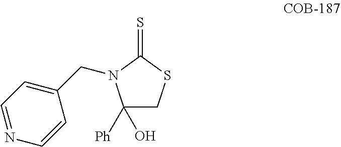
C1([Ph])(O)CSC(=S)N1CC1=CC=NC=C1
